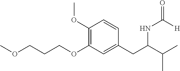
COCCCOC1=C(OC)C=CC(CC(NC(=O)[H])C(C)C)=C1
